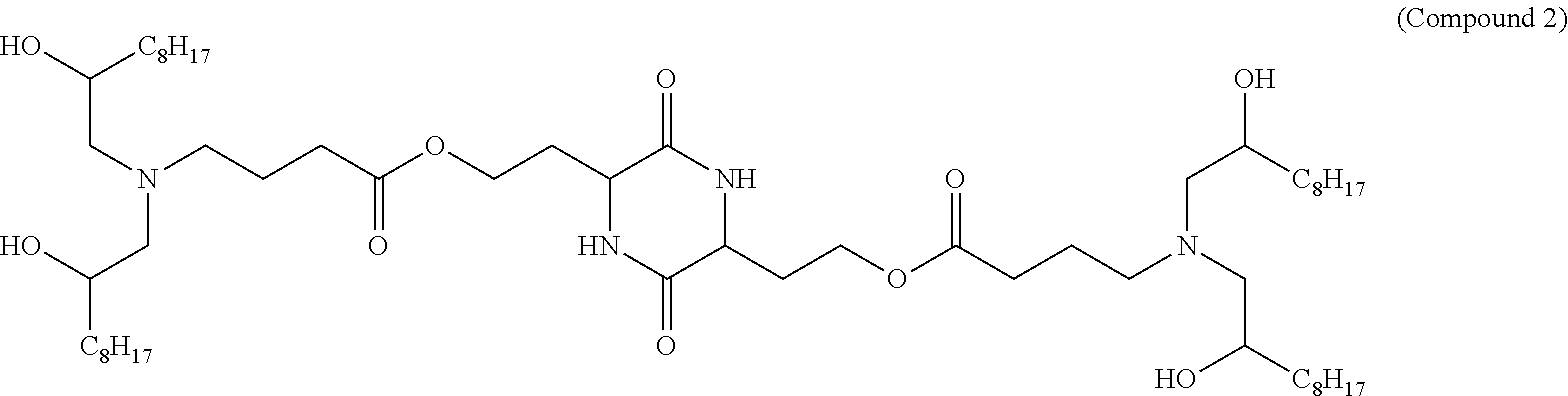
C(CN(CC(O)[C8H17])CCCC(=O)OCCC1C(=O)NC(CCOC(CCCN(CC(O)[C8H17])CC(O)[C8H17])=O)C(=O)N1)(O)[C8H17]
